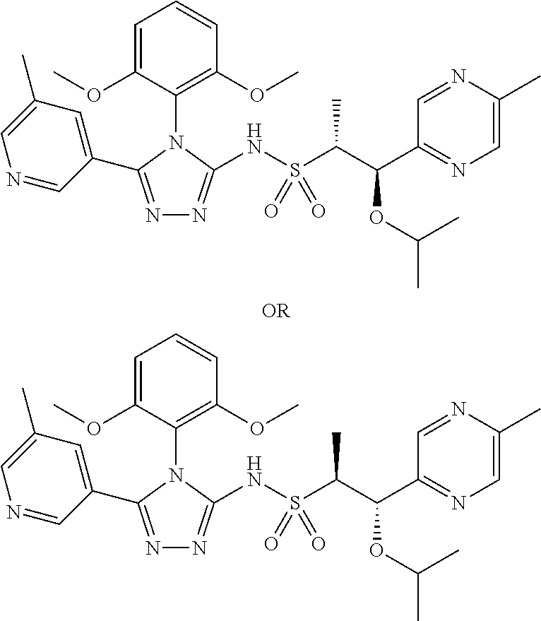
N1=C(C2=CC(C)=CN=C2)N(C2=C(OC)C=CC=C2OC)C(NS(C(C(C2=NC=C(C)N=C2)OC(C)C)C)(=O)=O)=N1.N1=C(C2=CC(C)=CN=C2)N(C2=C(OC)C=CC=C2OC)C(NS(C(C(C2=NC=C(C)N=C2)OC(C)C)C)(=O)=O)=N1
